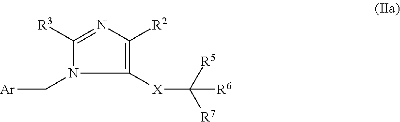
C1([R3])=NC([R2])=C([X]C([R7])([R6])[R5])N1C[Ar]
